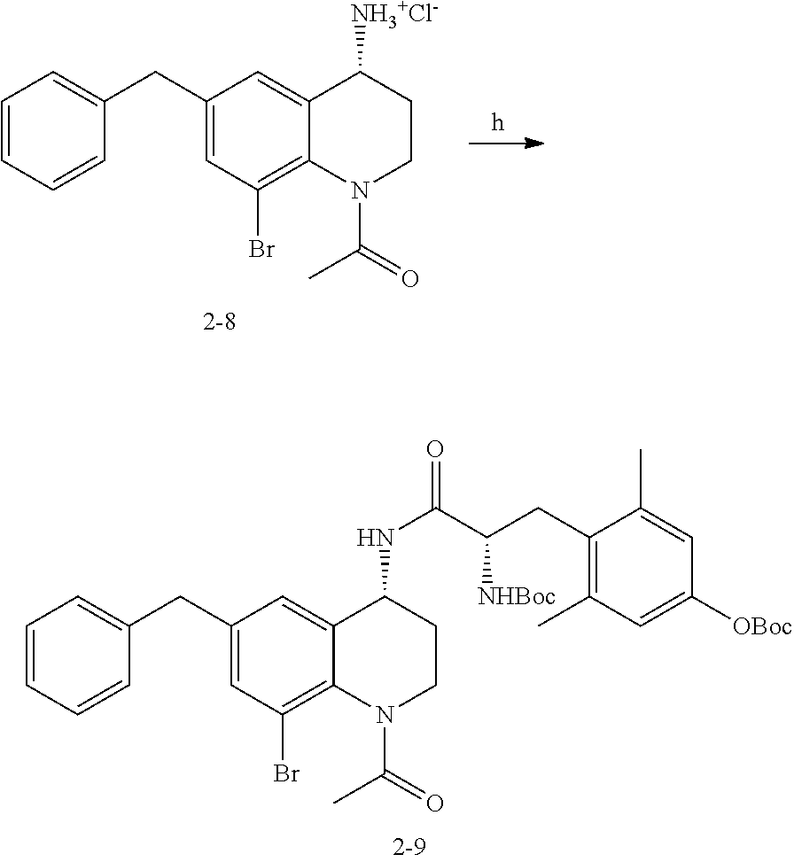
C1=CC=CC(CC2=CC(Br)=C3C(=C2)C(NC(C(CC2=C(C)C=C([OBoc])C=C2C)[NHBoc])=O)CCN3C(=O)C)=C1.[h].C1=CC=CC(CC2=CC(Br)=C3C(=C2)C([NH3+Cl-])CCN3C(=O)C)=C1
